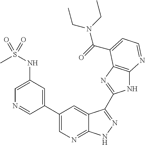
C1(C2=CN=C3C(=C2)C(C2=NC4=C(N2)N=CC=C4C(N(CC)CC)=O)=NN3)=CC(NS(C)(=O)=O)=CN=C1
